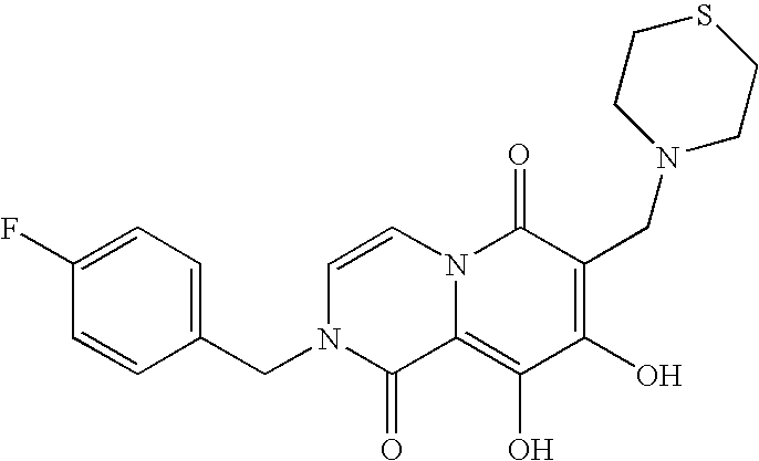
C1=CN2C(=C(O)C(O)=C(CN3CCSCC3)C2=O)C(=O)N1CC1=CC=C(F)C=C1
